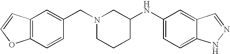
C12=C(C=CC(CN3CCCC(NC4=CC=C5C(=C4)C=NN5)C3)=C1)OC=C2
